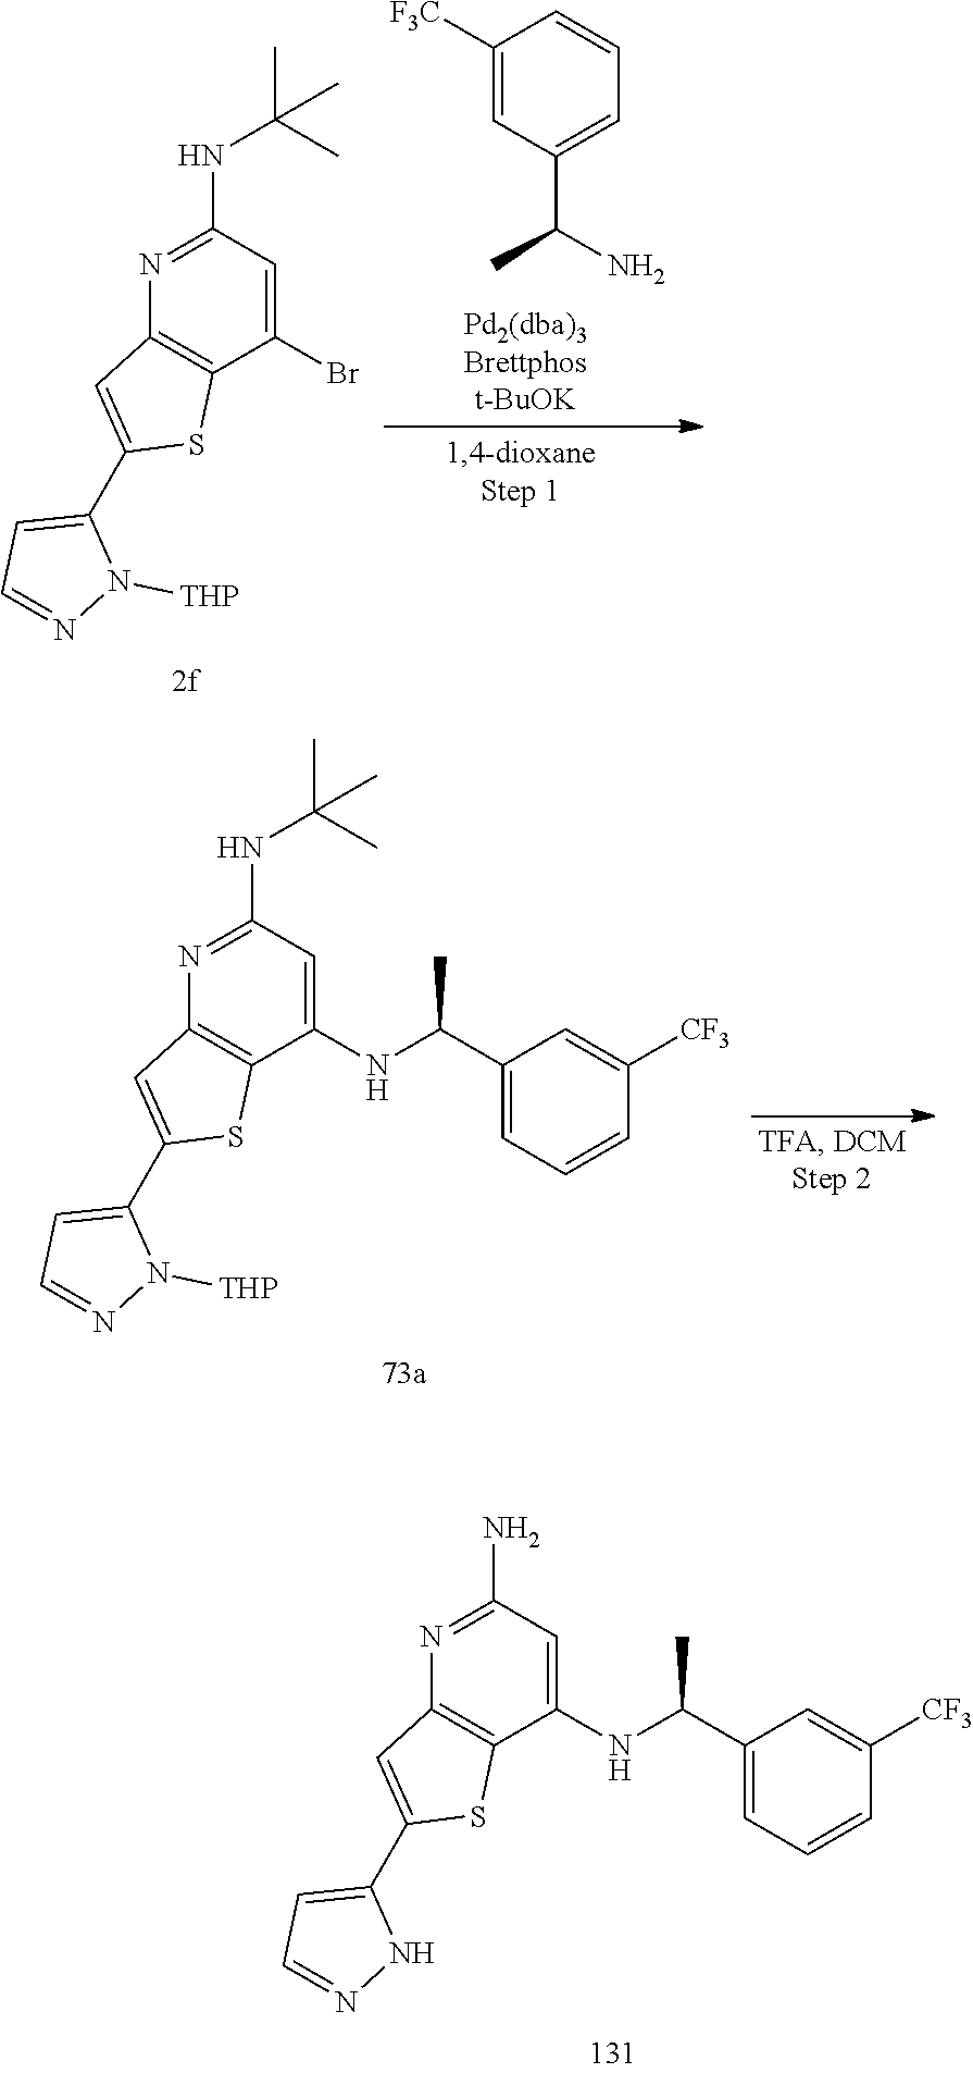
N1=C(N)C=C(NC(C2=CC=CC([CF3])=C2)C)C2=C1C=C(C1=CC=NN1)S2.N1=C(NC(C)(C)C)C=C(Br)C2=C1C=C(C1=CC=NN1[THP])S2.C1([F3C])=CC(C(C)N)=CC=C1.N1=C(NC(C)(C)C)C=C(NC(C2=CC=CC([CF3])=C2)C)C2=C1C=C(C1=CC=NN1[THP])S2
